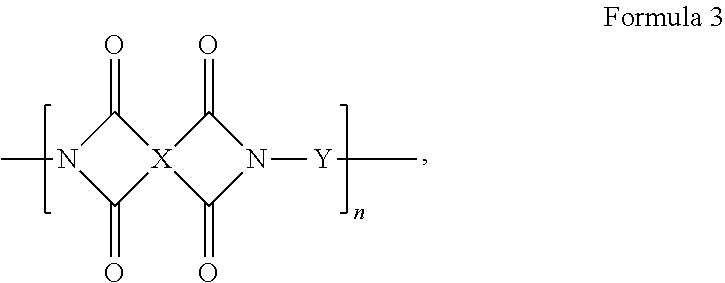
C1(=O)N(C)C(=O)[X]12C(=O)N([Y]C)C2=O
